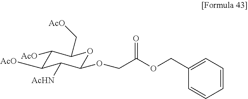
C1([AcO])C([AcO])C([AcHN])C(OCC(=O)OCC2=CC=CC=C2)OC1C[AcO]
